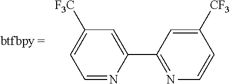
C1=NC(C2=NC=CC([CF3])=C2)=CC([F3C])=C1
